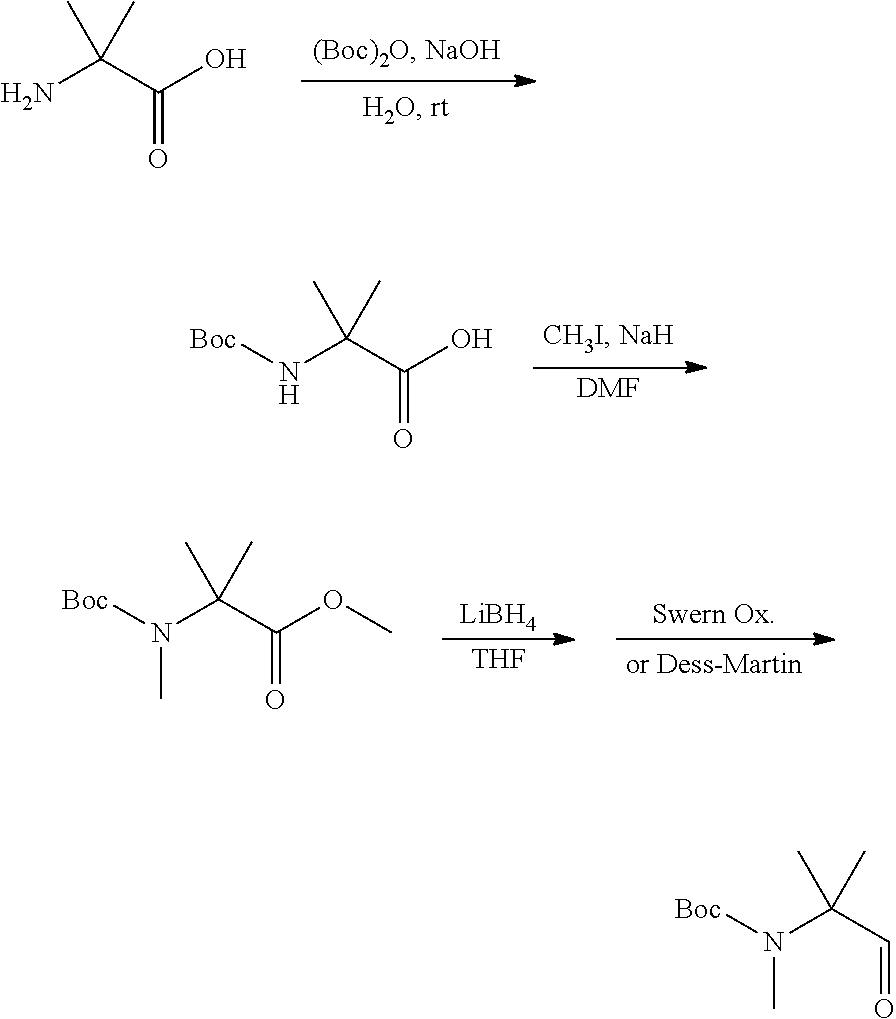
NC(C(O)=O)(C)C.N(C(C(O)=O)(C)C)[Boc].[DMF].N(C(C(OC)=O)(C)C)([Boc])C.[LiBH4].[THF].N(C(C=O)(C)C)([Boc])C
